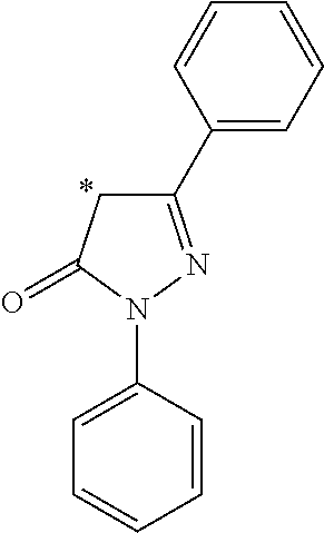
C1(C2=CC=CC=C2)=NN(C2=CC=CC=C2)C(=O)C1
